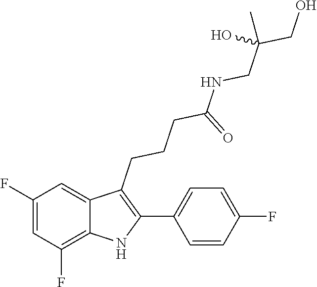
C(CNC(CCCC1=C(C2=CC=C(F)C=C2)NC2=C(F)C=C(F)C=C12)=O)(CO)(C)O
